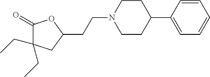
C1(=O)C(CC)(CC)CC(CCN2CCC(C3=CC=CC=C3)CC2)O1
